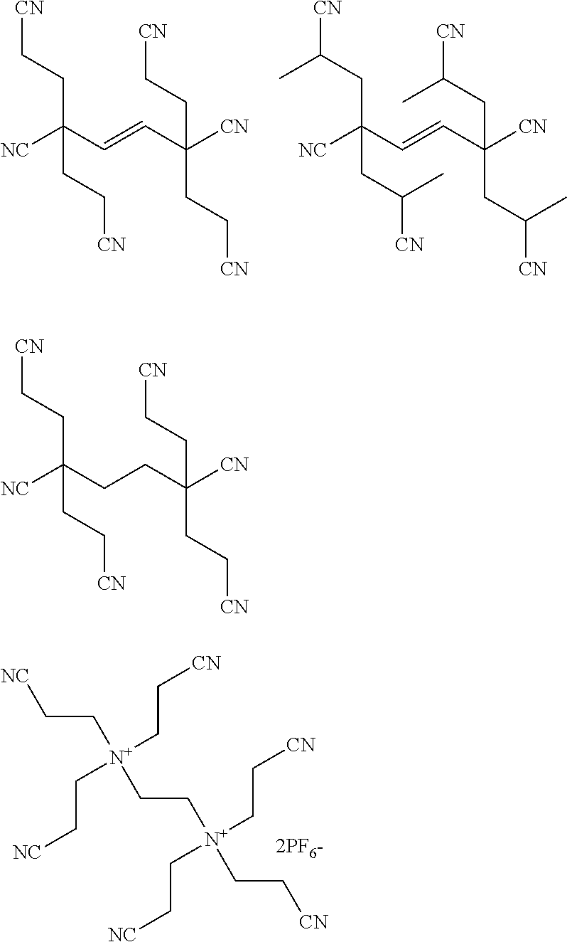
C(C[N+](CC[N+](CC[CN])(CC[NC])CC[CN])(CC[CN])CC[NC])[NC].[NC]C(C=CC([CN])(CC[CN])CC[CN])(CC[CN])CC[CN].[NC]C(C=CC([CN])(CC([CN])C)CC([CN])C)(CC([CN])C)CC([CN])C.[NC]C(CCC([CN])(CC[CN])CC[CN])(CC[CN])CC[CN]
